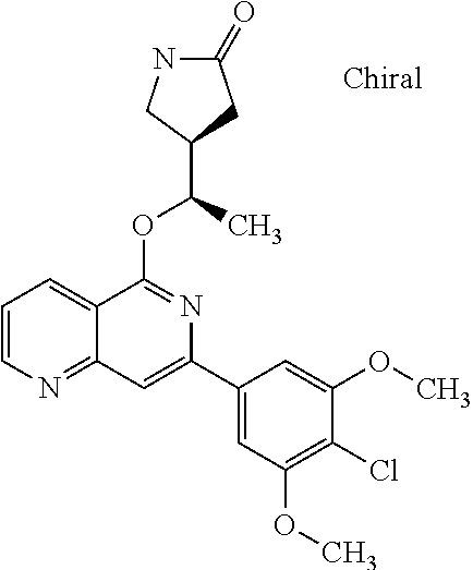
C1=CN=C2C(=C1)C(OC(C)C1CC(=O)NC1)=NC(C1=CC(OC)=C(Cl)C(OC)=C1)=C2
